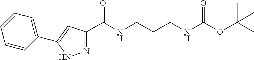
N1=C(C(NCCCNC(=O)OC(C)(C)C)=O)C=C(C2=CC=CC=C2)N1
